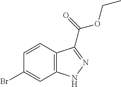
C1(Br)=CC2=C(C=C1)C(C(=O)OCC)=NN2
